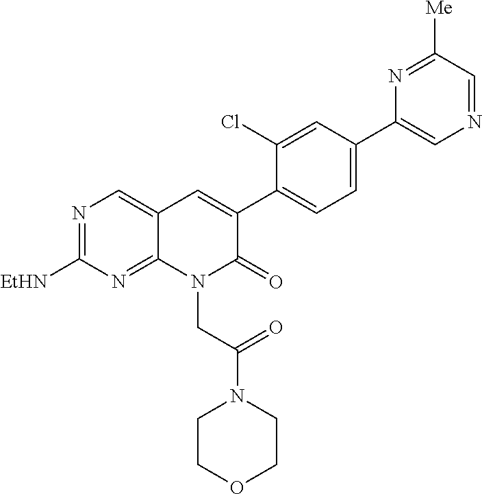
N1=C([EtHN])N=C2C(=C1)C=C(C1=CC=C(C3=CN=CC([Me])=N3)C=C1Cl)C(=O)N2CC(N1CCOCC1)=O
